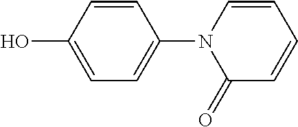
C1=CC(O)=CC=C1N1C(=O)C=CC=C1
